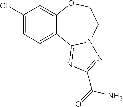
C1(Cl)=CC=C2C(=C1)OCCN1C2=NC(C(=O)N)=N1
